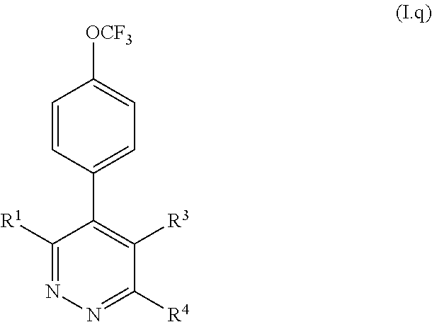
C1=CC(C2=C([R3])C([R4])=NN=C2[R1])=CC=C1[OCF3]
